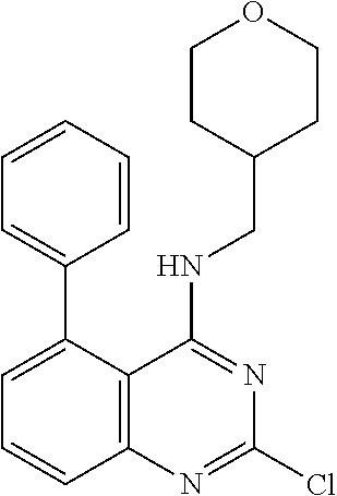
C1(C2=CC=CC3=C2C(NCC2CCOCC2)=NC(Cl)=N3)=CC=CC=C1
